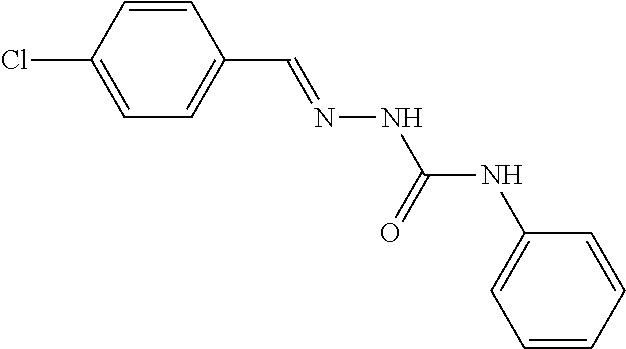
C1=C(Cl)C=CC(C=NNC(NC2=CC=CC=C2)=O)=C1
